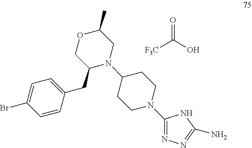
N1=C(N2CCC(N3C(CC4=CC=C(Br)C=C4)COC(C)C3)CC2)NC(N)=N1.[F3C]C(=O)O
